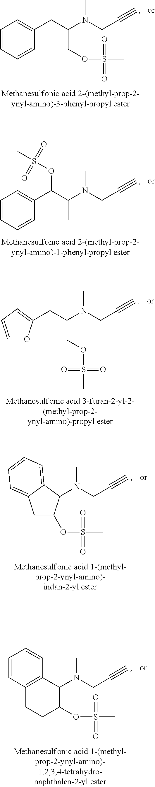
C1=CC=CC(CC(N(CC#C)C)COS(C)(=O)=O)=C1.C1=CC=CC(C(C(N(CC#C)C)C)OS(C)(=O)=O)=C1.C(C(N(CC#C)C)COS(C)(=O)=O)C1=CC=CO1.N(CC#C)(C)C1C(OS(C)(=O)=O)CC2=CC=CC=C12.C1C2=C(C(N(CC#C)C)C(OS(C)(=O)=O)C1)C=CC=C2
